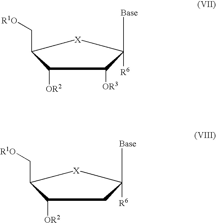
C(C1[X]C([Base])([R6])C([OR3])C1[OR2])[R1O].C(C1[X]C([Base])([R6])CC1[OR2])[R1O]
